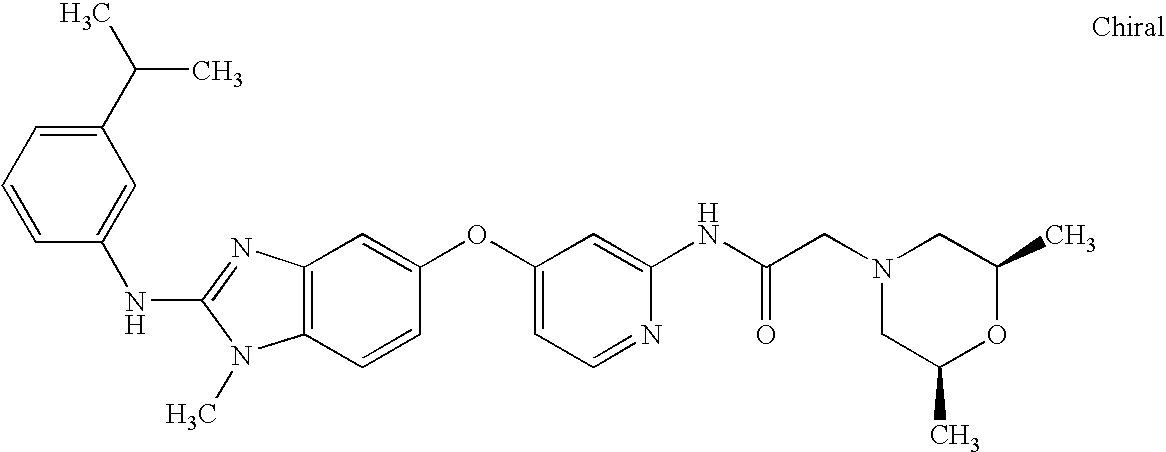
C1(C(C)C)=CC=CC(NC2=NC3=C(N2C)C=CC(OC2=CC=NC(NC(CN4CC(C)OC(C)C4)=O)=C2)=C3)=C1
